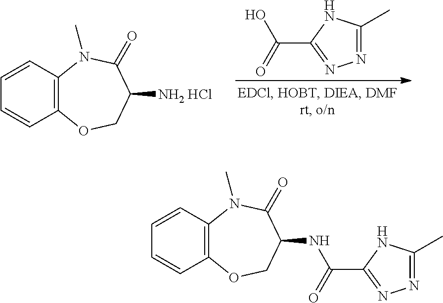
C12=C(N(C)C(=O)C(NC(=O)C3=NN=C(C)N3)CO1)C=CC=C2.C12=C(N(C)C(=O)C([NH2 HCl])CO1)C=CC=C2.O=C(C1=NN=C(C)N1)O
